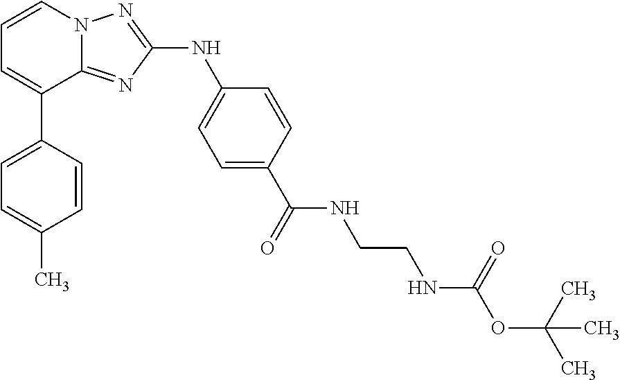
C1=CN2C(=NC(NC3=CC=C(C(=O)NCCNC(OC(C)(C)C)=O)C=C3)=N2)C(C2=CC=C(C)C=C2)=C1
